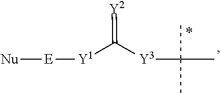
C(C)([Y3]C([Y1][E][Nu])=[Y2])(C)C
